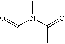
O=C(N(C(=O)C)C)C
